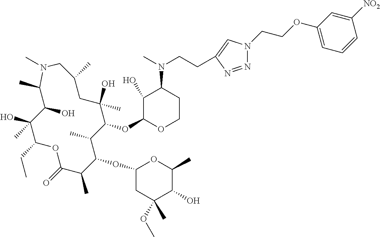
C1(O)C(OC2C(C)C(OC3CC(OC)(C)C(O)C(C)O3)C(C)C(=O)OC(CC)C(O)(C)C(O)C(C)N(C)CC(C)CC2(O)C)OCCC1N(C)CCC1=CN(CCOC2=CC=CC([NO2])=C2)N=N1
